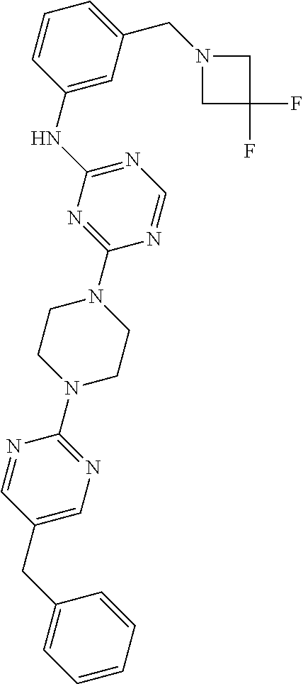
C1=NC(N2CCN(C3=NC=C(CC4=CC=CC=C4)C=N3)CC2)=NC(NC2=CC(CN3CC(F)(F)C3)=CC=C2)=N1
